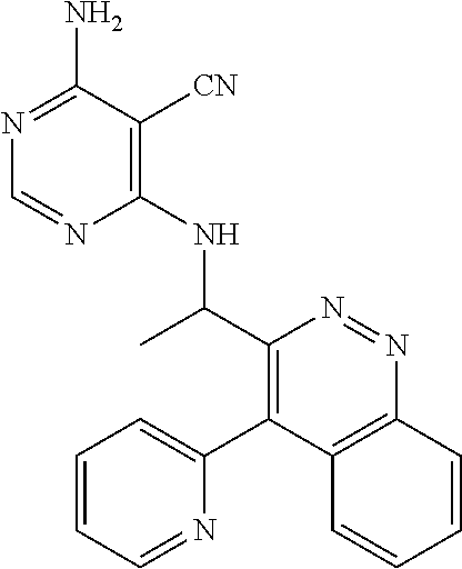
C1(NC(C2=C(C3=CC=CC=N3)C3=C(N=N2)C=CC=C3)C)=C([CN])C(N)=NC=N1
